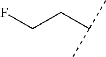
C(CF)C(C)C
